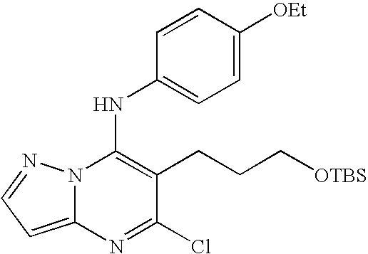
C12=CC=NN1C(NC1=CC=C([OEt])C=C1)=C(CCC[OTBS])C(Cl)=N2
